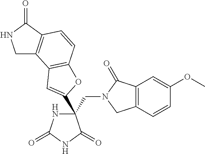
C(C1(C2=CC3=C(C=CC4=C3CNC4=O)O2)NC(=O)NC1=O)N1CC2=C(C1=O)C=C(OC)C=C2
